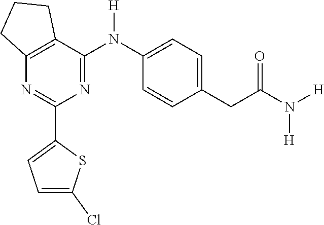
C12=C(C(N(C3=CC=C(CC(N([H])[H])=O)C=C3)[H])=NC(C3=CC=C(Cl)S3)=N1)CCC2
